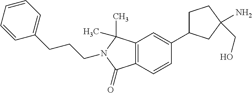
C12=C(C=CC(C3CCC(N)(CO)C3)=C1)C(=O)N(CCCC1=CC=CC=C1)C2(C)C
